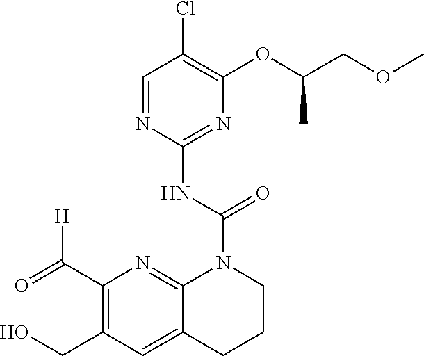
C1=NC(NC(=O)N2C3=NC(C(=O)[H])=C(CO)C=C3CCC2)=NC(OC(COC)C)=C1Cl
